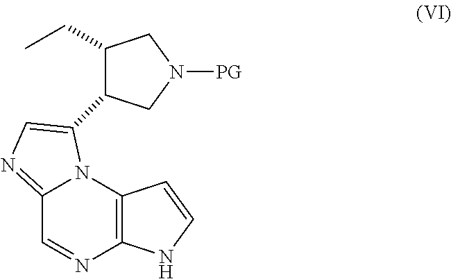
C12=C(N3C(=NC=C3C3C(CC)CN([PG])C3)C=N1)C=CN2
